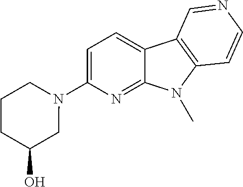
C1=C(N2CCCC(O)C2)N=C2C(=C1)C1=C(N2C)C=CN=C1
